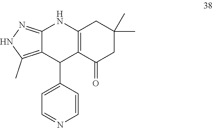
C12=NNC(C)=C1C(C1=CC=NC=C1)C1=C(N2)CC(C)(C)CC1=O
